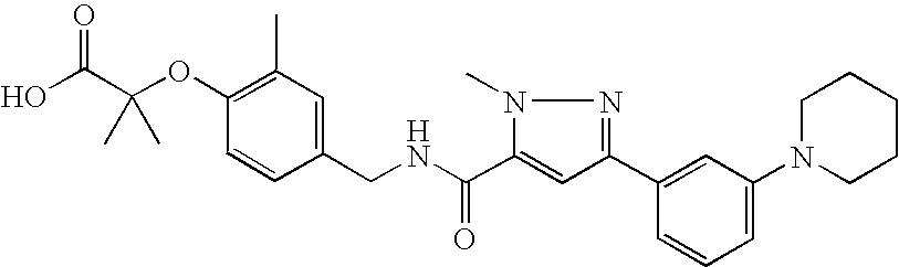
C1(CNC(=O)C2=CC(C3=CC(N4CCCCC4)=CC=C3)=NN2C)=CC(C)=C(OC(C(O)=O)(C)C)C=C1
